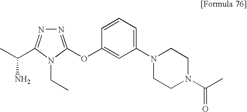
NC(C)C1=NN=C(OC2=CC(N3CCN(C(C)=O)CC3)=CC=C2)N1CC
